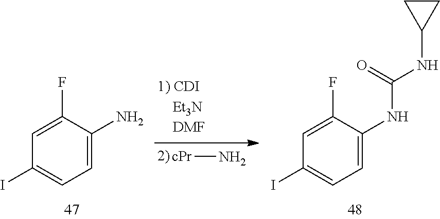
C1=C(F)C(N)=CC=C1I.[cPr]N.C1=C(F)C(NC(=O)NC2CC2)=CC=C1I
